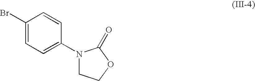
C1(Br)=CC=C(N2CCOC2=O)C=C1
